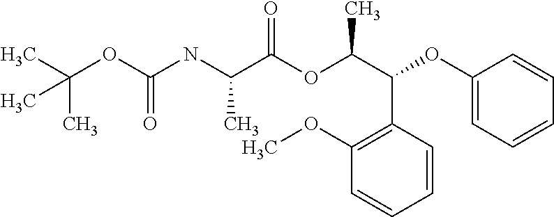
C(OC(NC(C(OC(C(C1=C(OC)C=CC=C1)OC1=CC=CC=C1)C)=O)C)=O)(C)(C)C
